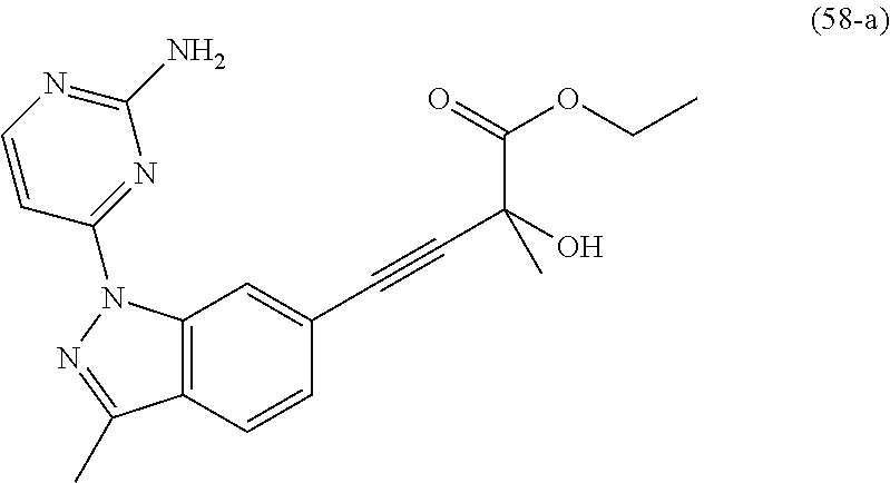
C12=C(C=CC(C#CC(O)(C(OCC)=O)C)=C1)C(C)=NN2C1=NC(N)=NC=C1
